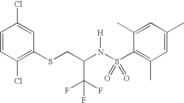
C1=CC(Cl)=C(SCC(N(S(C2=C(C)C=C(C)C=C2C)(=O)=O)[H])C(F)(F)F)C=C1Cl
